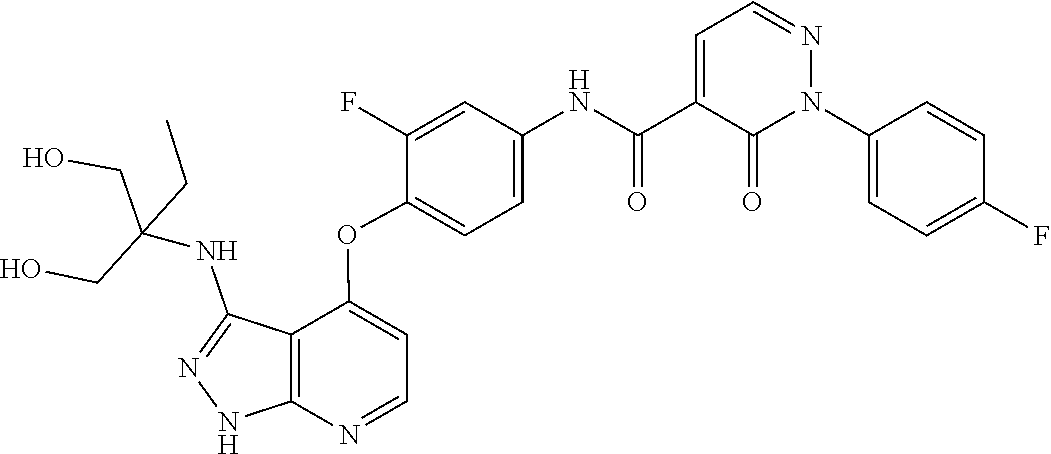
N1=CC=C(C(NC2=CC=C(OC3=CC=NC4=C3C(NC(CO)(CO)CC)=NN4)C(F)=C2)=O)C(=O)N1C1=CC=C(F)C=C1
